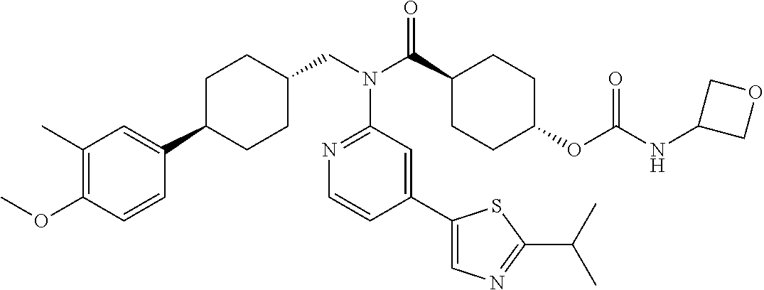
C1(C)=C(OC)C=CC(C2CCC(CN(C(C3CCC(OC(NC4COC4)=O)CC3)=O)C3=NC=CC(C4=CN=C(C(C)C)S4)=C3)CC2)=C1
